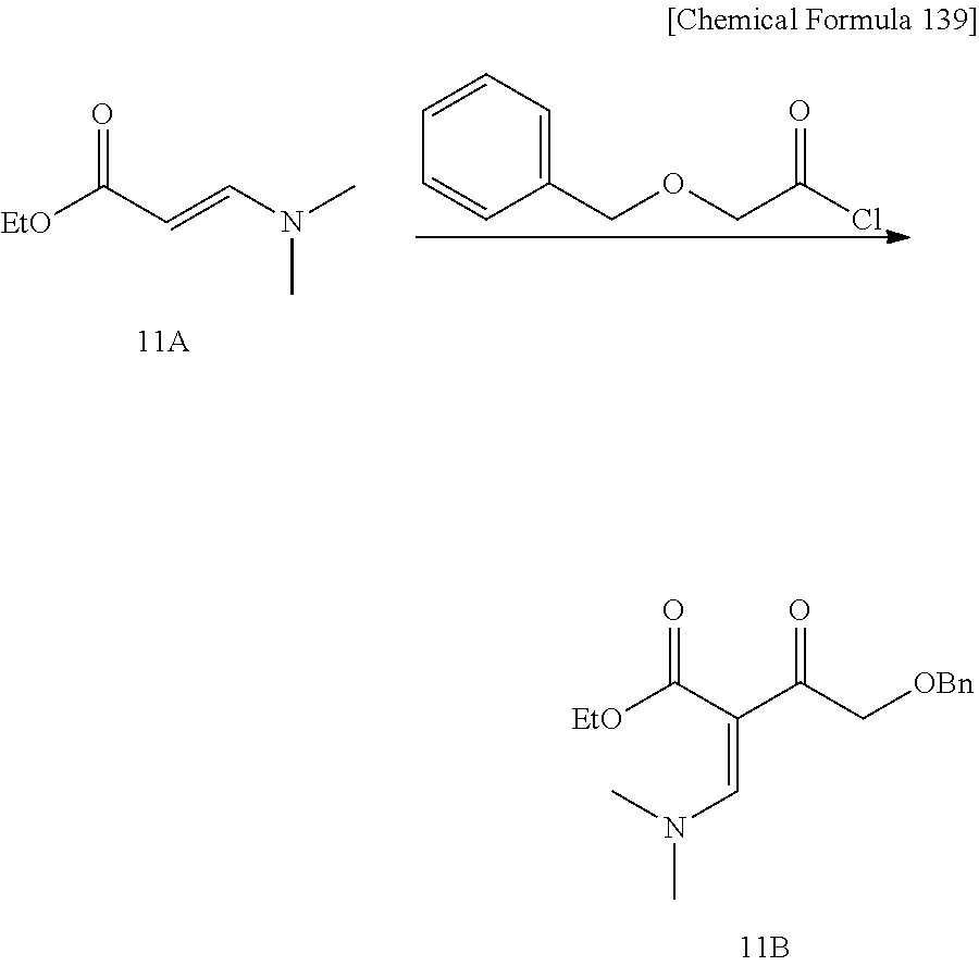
O=C(C=CN(C)C)[EtO].C1(COCC(Cl)=O)=CC=CC=C1.O=C(C(C(C[OBn])=O)=CN(C)C)[EtO]
